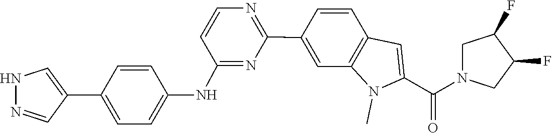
C1=CC2=C(N(C)C(C(=O)N3CC(F)C(F)C3)=C2)C=C1C1=NC=CC(NC2=CC=C(C3=CNN=C3)C=C2)=N1
